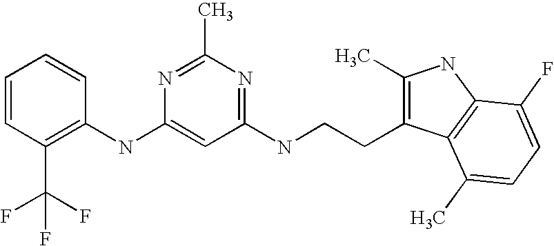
N(C1=CC(NCCC2=C(C)NC3=C2C(C)=CC=C3F)=NC(C)=N1)C1=C(C(F)(F)F)C=CC=C1
